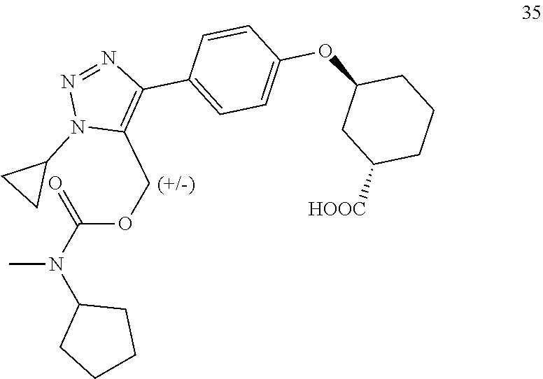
C(OCC1=C(C2=CC=C(OC3CC([HOOC])CCC3)C=C2)N=NN1C1CC1)(N(C1CCCC1)C)=O
